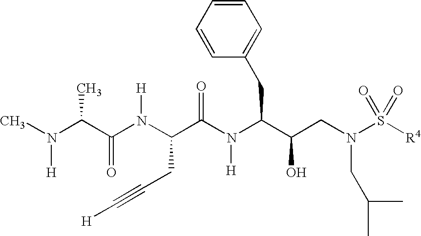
C(N(C(C(N(C(C(CN(S([R4])(=O)=O)CC(C)C)O)CC1=CC=CC=C1)[H])=O)CC#C[H])[H])(C(N(C)[H])C)=O
